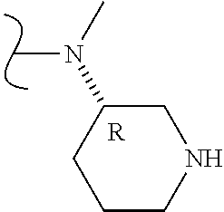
CN(C)C1CCCNC1.[R]
